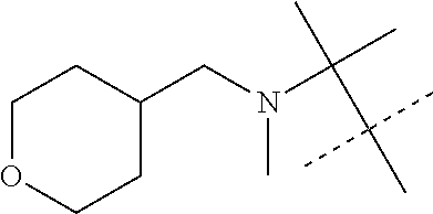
C(C(C)(C)C)(C)(C)N(CC1CCOCC1)C
